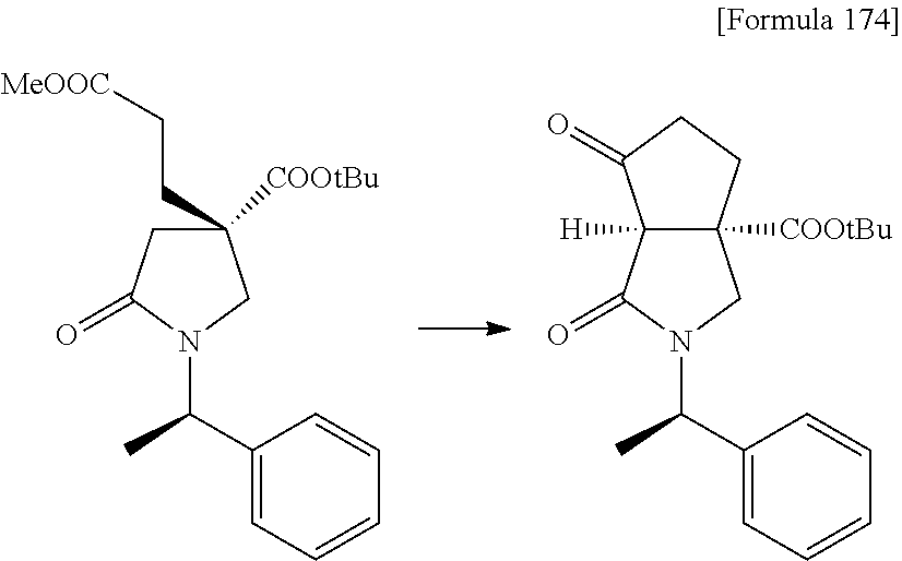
C1(C(C)N2CC(CC[MeOOC])([COOtBu])CC2=O)=CC=CC=C1.C1(C(C)N2CC3([COOtBu])C([H])(C2=O)C(=O)CC3)=CC=CC=C1
